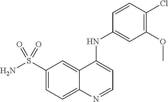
NS(C1=CC=C2C(=C1)C(NC1=CC(OC)=C(Cl)C=C1)=CC=N2)(=O)=O
